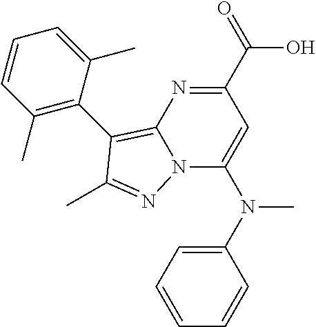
OC(C1=NC2=C(C3=C(C)C=CC=C3C)C(C)=NN2C(N(C2=CC=CC=C2)C)=C1)=O
